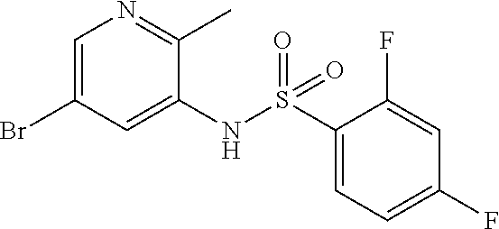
C1=C(Br)C=C(NS(=O)(C2=CC=C(F)C=C2F)=O)C(C)=N1
